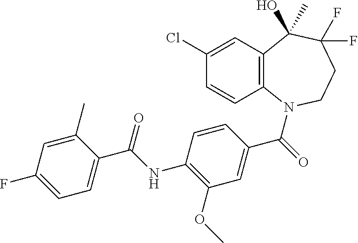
C12=C(N(C(=O)C3=CC(OC)=C(NC(C4=CC=C(F)C=C4C)=O)C=C3)CCC(F)(F)C1(C)O)C=CC(Cl)=C2
